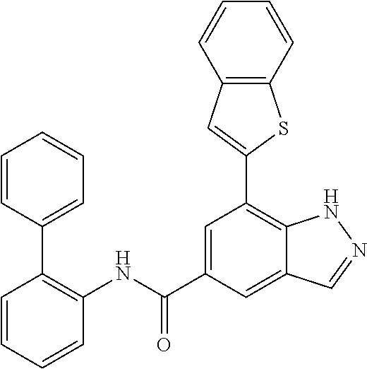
C1=C(C(NC2=C(C3=CC=CC=C3)C=CC=C2)=O)C=C2C(=C1C1=CC3=C(S1)C=CC=C3)NN=C2
